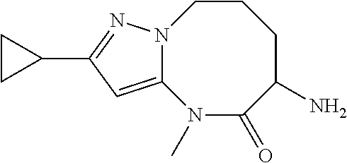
C12=CC(C3CC3)=NN1CCCC(N)C(=O)N2C
